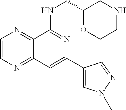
C1=CN=C2C(=N1)C(NCC1OCCNC1)=NC(C1=CN(C)N=C1)=C2
